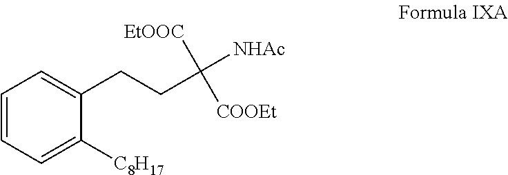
C1=CC=C([C8H17])C(CCC([NHAc])([EtOOC])[COOEt])=C1
